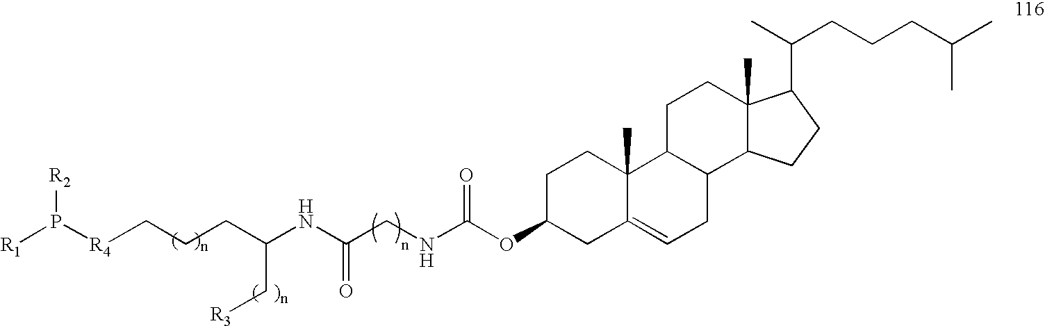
C1C(OC(NCC(NC(CCC[R4]P([R1])[R2])C[R3])=O)=O)CC2=CCC3C(C2(C)C1)CCC1(C)C3CCC1C(C)CCCC(C)C
